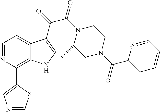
C1(C2=C3C(=CC=N2)C(C(=O)C(N2C(C)CN(C(C4=CC=CC=N4)=O)CC2)=O)=CN3)=CN=CS1
